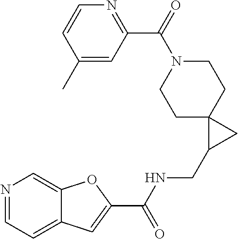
C1(C)=CC(C(=O)N2CCC3(CC2)C(CNC(C2=CC4=CC=NC=C4O2)=O)C3)=NC=C1
